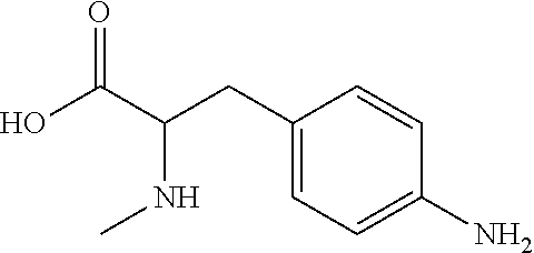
OC(C(CC1=CC=C(N)C=C1)NC)=O
